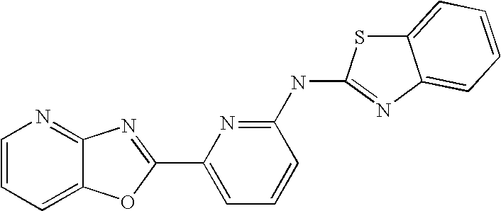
C1=CC=C2C(=N1)N=C(C1=CC=CC(NC3=NC4=CC=CC=C4S3)=N1)O2
